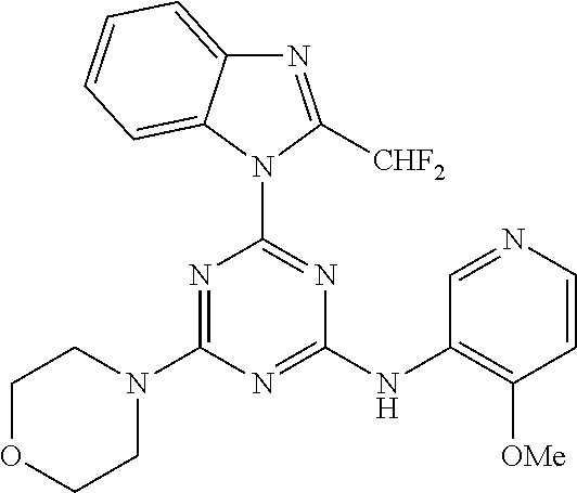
N1=C(N2CCOCC2)N=C(NC2=C([OMe])C=CN=C2)N=C1N1C([CHF2])=NC2=CC=CC=C12
